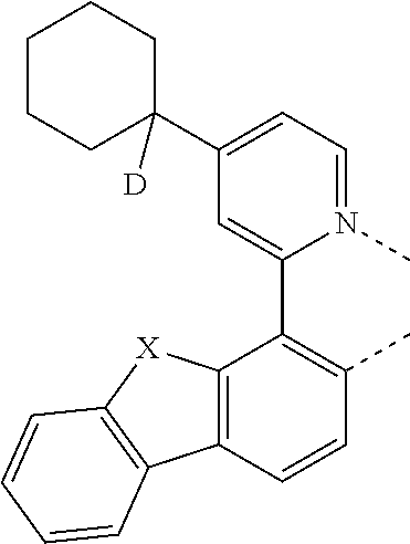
C12=C(C=CC(C)=C1C1=CC(C3([D])CCCCC3)=CC=N1C)C1=C([X]2)C=CC=C1
